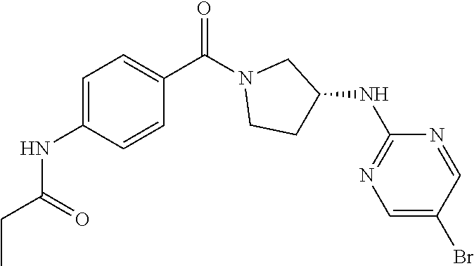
C1=C(NC(CC)=O)C=CC(C(N2CCC(NC3=NC=C(Br)C=N3)C2)=O)=C1
